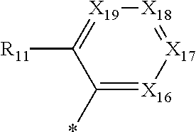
C1(*)=[X16][X17]=[X18][X19]=C1[R11]
